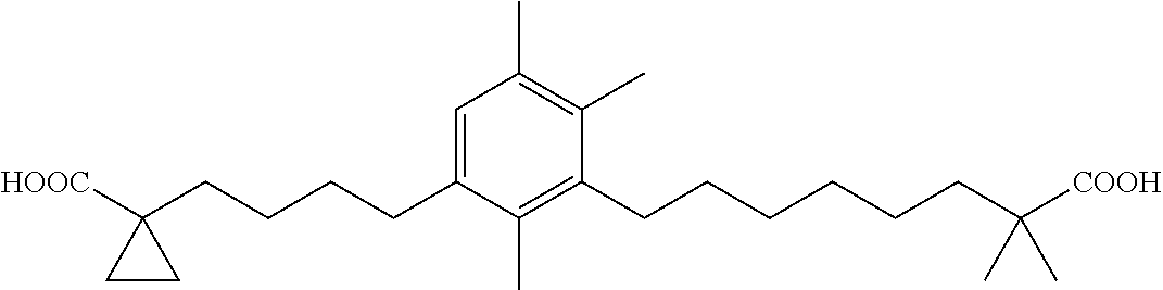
C1=C(CCCCC2([HOOC])CC2)C(C)=C(CCCCCCC([COOH])(C)C)C(C)=C1C
